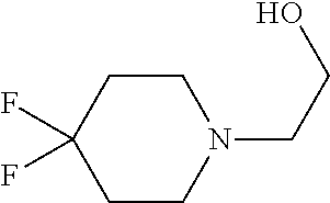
C1CN(CCO)CCC1(F)F
